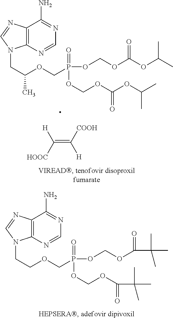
C12=C(N=CN=C1N)N(CC(C)OCP(=O)(OCOC(OC(C)C)=O)OCOC(OC(C)C)=O)C=N2.C(=C([COOH])[H])([HOOC])[H].C12=C(N=CN=C1N)N(CCOCP(=O)(OCOC(C(C)(C)C)=O)OCOC(=O)C(C)(C)C)C=N2
